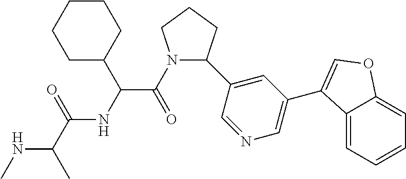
N1(C(=O)C(NC(C(C)NC)=O)C2CCCCC2)C(C2=CC(C3=COC4=CC=CC=C43)=CN=C2)CCC1
